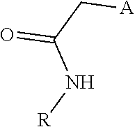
[A]CC(=O)N[R]
